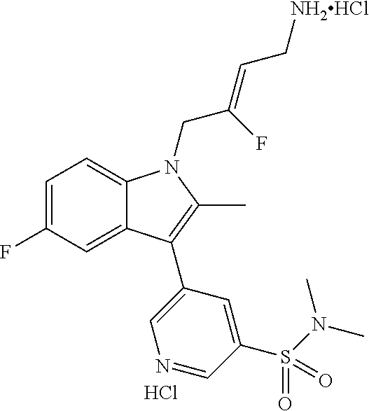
C1=C(F)C=C2C(=C1)N(CC(=CC[NH2HCl])F)C(C)=C2C1=CN=CC(S(N(C)C)(=O)=O)=C1.Cl
